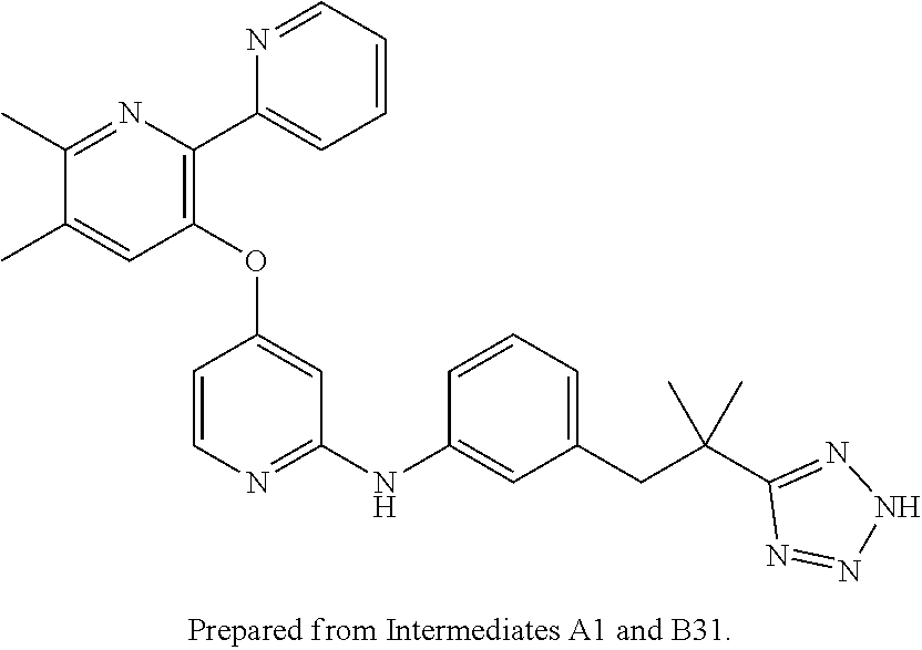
C1(OC2=CC(NC3=CC(CC(C4=NNN=N4)(C)C)=CC=C3)=NC=C2)=C(C2=CC=CC=N2)N=C(C)C(C)=C1
